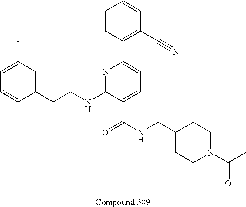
C1=CC(CCNC2=NC(C3=C(C#N)C=CC=C3)=CC=C2C(NCC2CCN(C(C)=O)CC2)=O)=CC(F)=C1
